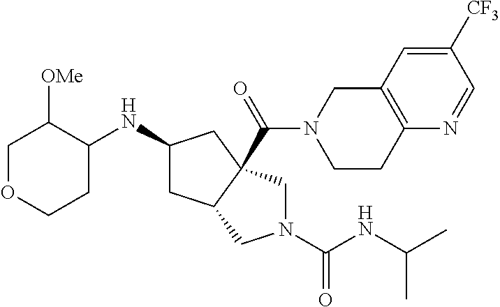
C1OCCC(NC2CC3C(C(=O)N4CCC5=C(C4)C=C([CF3])C=N5)(C2)CN(C(=O)NC(C)C)C3)C1[OMe]
